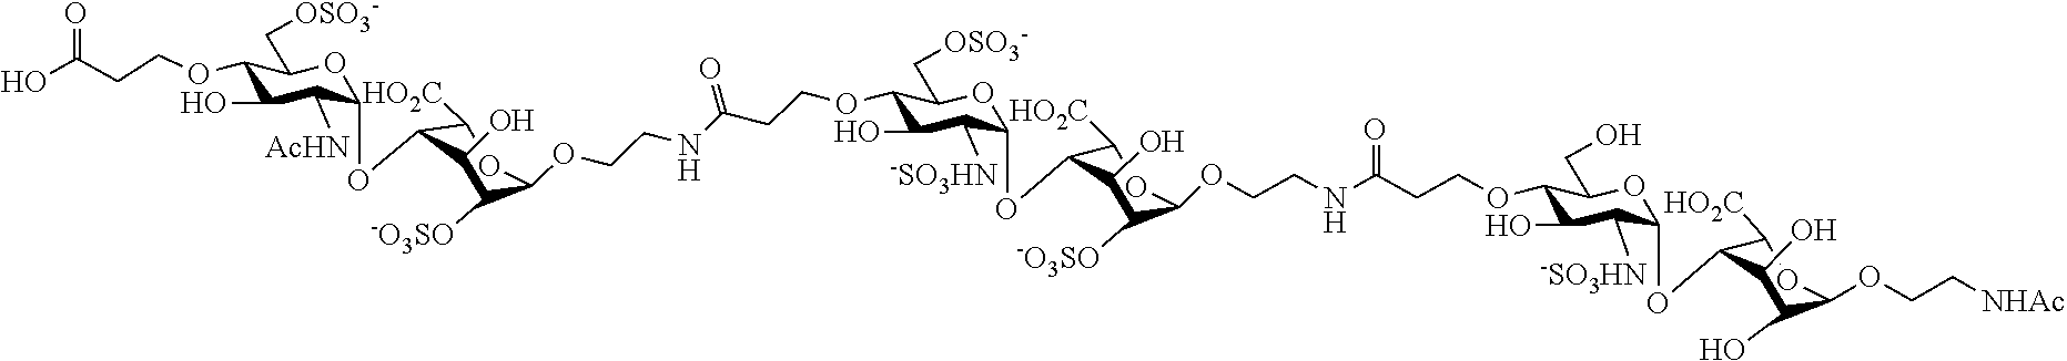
OC(CCOC1C(O)C([AcHN])C(OC2C([HO2C])OC(OCCNC(CCOC3C(O)C([-SO3HN])C(OC4C([HO2C])OC(OCCNC(CCOC5C(O)C([-SO3HN])C(OC6C([HO2C])OC(OCC[NHAc])C(O)C6O)OC5CO)=O)C([-O3SO])C4O)OC3C[OSO3-])=O)C([-O3SO])C2O)OC1C[OSO3-])=O
